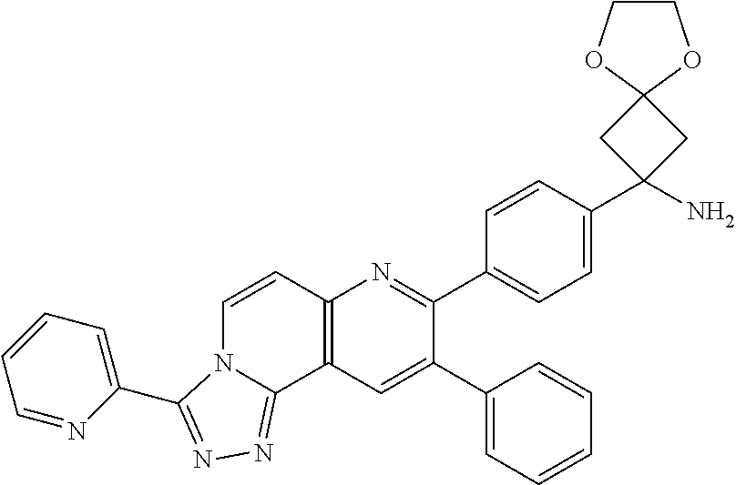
C1(C2=CC3=C(N=C2C2=CC=C(C4(N)CC5(C4)OCCO5)C=C2)C=CN2C3=NN=C2C2=CC=CC=N2)=CC=CC=C1
